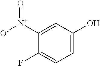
C1([N+]([O-])=O)=CC(O)=CC=C1F
